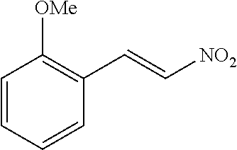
C1=CC=CC(C=C[NO2])=C1[OMe]
